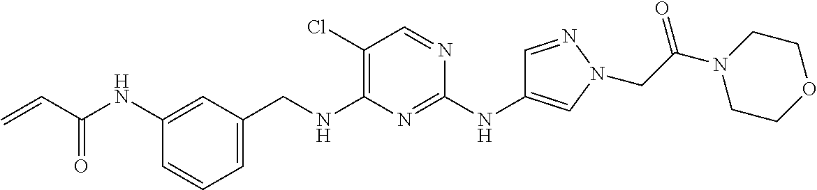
C1=CC=C(CNC2=C(Cl)C=NC(NC3=CN(CC(N4CCOCC4)=O)N=C3)=N2)C=C1NC(C=C)=O
